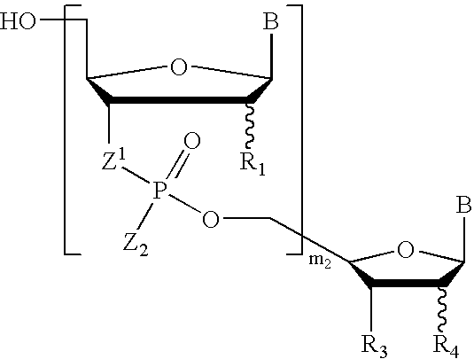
C1([R1])C([Z1]P(=O)([Z2])OCC2C([R3])C([R4])C(B)O2)C(CO)OC1B
